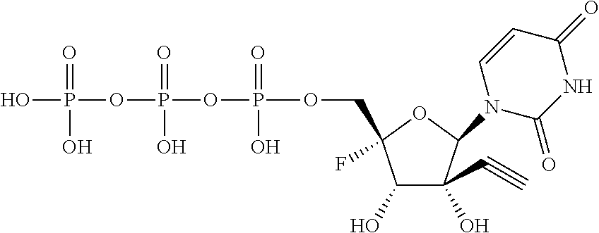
C1(O)C(O)(C#C)C(N2C(=O)NC(=O)C=C2)OC1(F)COP(OP(OP(O)(=O)O)(=O)O)(=O)O
